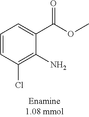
C1=CC(Cl)=C(N)C(C(OC)=O)=C1
